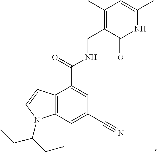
C12=C(C=C(C#N)C=C1C(=O)NCC1=C(C)C=C(C)NC1=O)N(C(CC)CC)C=C2
